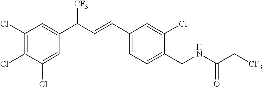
C1(Cl)=C(Cl)C(Cl)=CC(C([CF3])C=CC2=CC=C(CNC(C[CF3])=O)C(Cl)=C2)=C1
